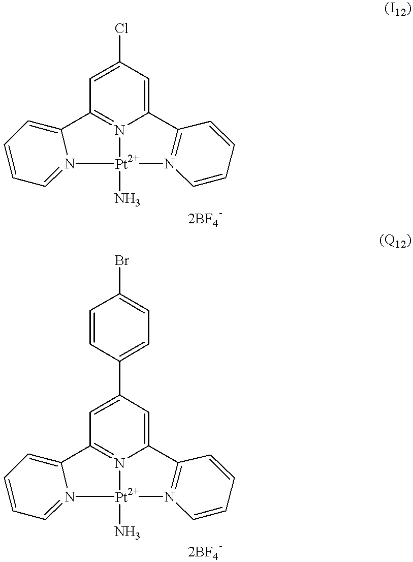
C12=N3C(=CC(Cl)=C1)C1=N(C=CC=C1)[Pt]3(N)N1=CC=CC=C21.C12=N3C(=CC(C4=CC=C(Br)C=C4)=C1)C1=N(C=CC=C1)[Pt]3(N)N1=CC=CC=C21
